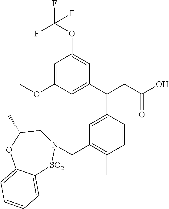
C1=C(C(C2=CC(CN3CC(C)OC4=CC=CC=C4[SO2]3)=C(C)C=C2)CC(O)=O)C=C(OC(F)(F)F)C=C1OC
